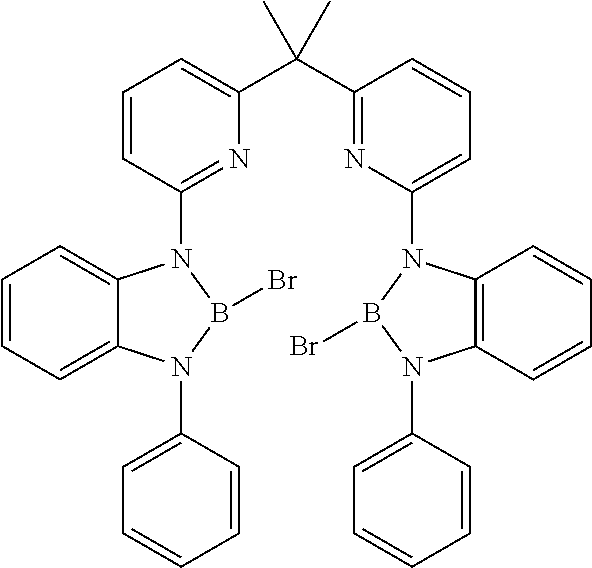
C1=CC=C2C(=C1)N(C1=NC(C(C)(C3=NC(N4C5=C(N(C6=CC=CC=C6)B4Br)C=CC=C5)=CC=C3)C)=CC=C1)B(Br)N2C1=CC=CC=C1
